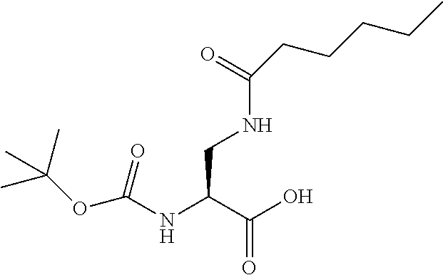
C(=O)(NCC(NC(OC(C)(C)C)=O)C(O)=O)CCCCC
